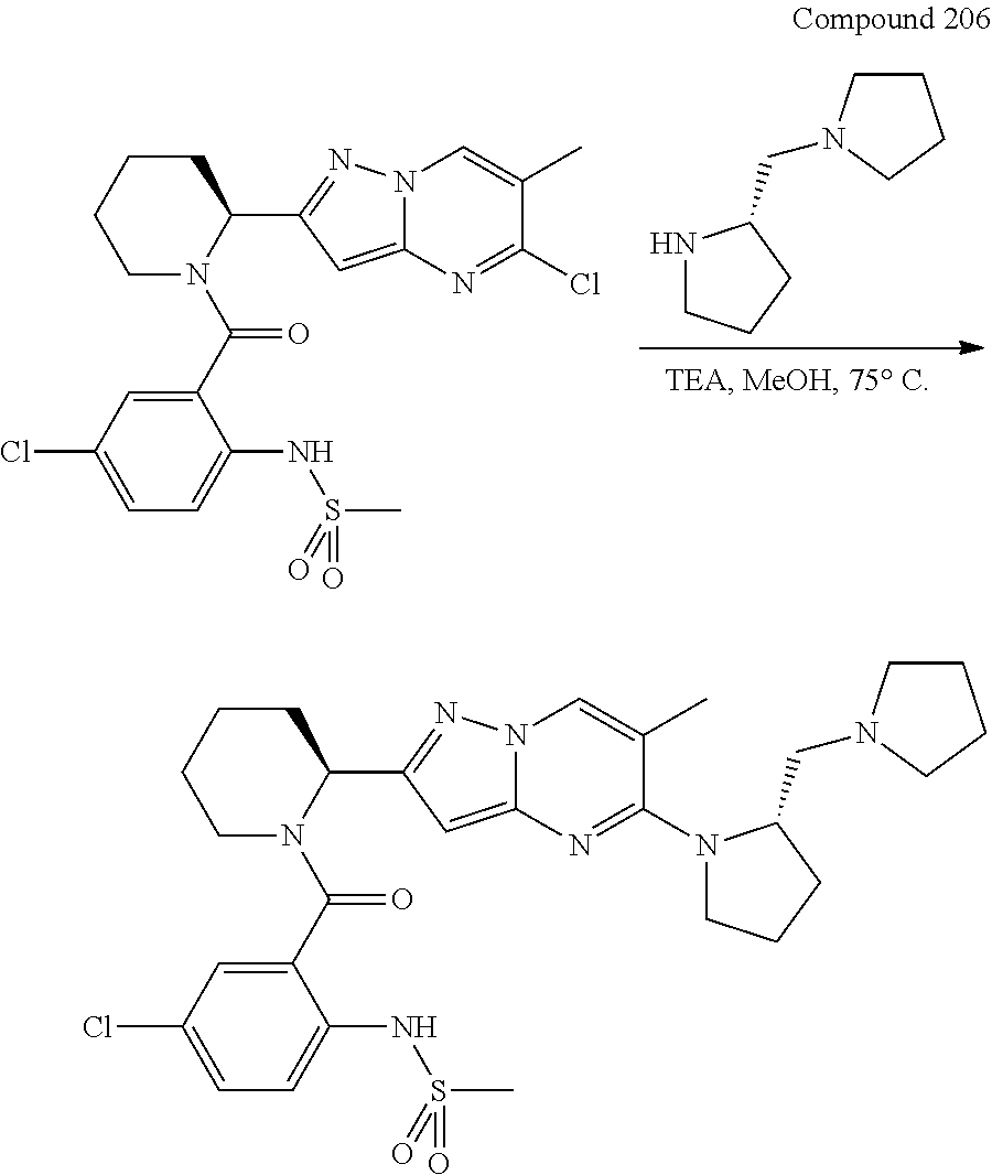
N1CCCC1CN1CCCC1.C1(C(N2C(C3=NN4C(=C3)N=C(Cl)C(C)=C4)CCCC2)=O)=CC(Cl)=CC=C1NS(C)(=O)=O.C1(C(N2C(C3=NN4C(=C3)N=C(N3CCCC3CN3CCCC3)C(C)=C4)CCCC2)=O)=CC(Cl)=CC=C1NS(C)(=O)=O
